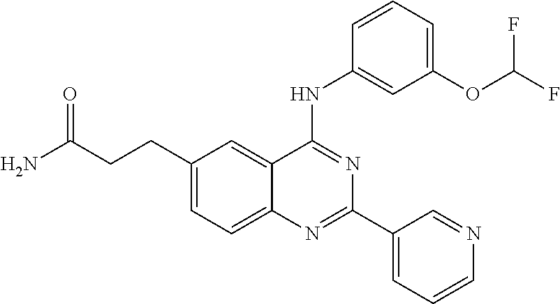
N(C1=NC(C2=CC=CN=C2)=NC2=CC=C(CCC(N)=O)C=C12)C1=CC(OC(F)F)=CC=C1
